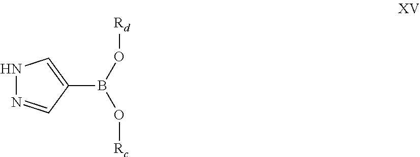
N1N=CC(B(O[Rd])O[Rc])=C1
